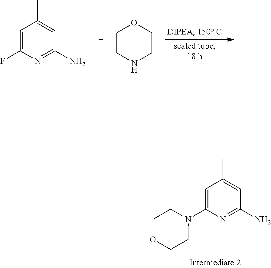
C1=C(F)N=C(N)C=C1C.C1CNCCO1.C1=C(N2CCOCC2)N=C(N)C=C1C
